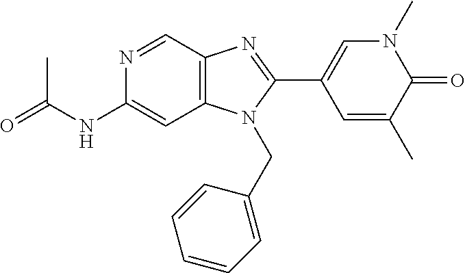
N1=CC2=C(C=C1NC(C)=O)N(CC1=CC=CC=C1)C(C1=CN(C)C(=O)C(C)=C1)=N2
